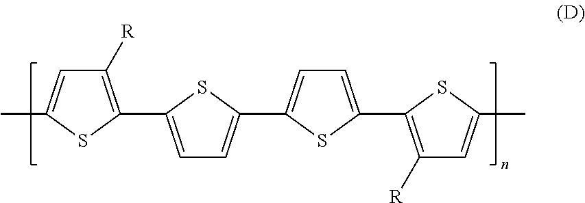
C1([R])=C(C2=CC=C(C3=CC=C(C4=C([R])C=C(C)S4)S3)S2)SC(C)=C1
